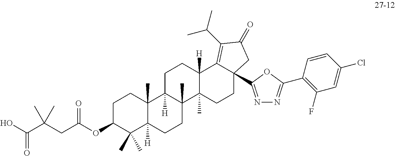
OC(C(CC(OC1C(C)(C)C2([H])C(C)(CC1)C1([H])C(C)(CC2)C2(C)C([H])(CC1)C1=C(C(C)C)C(=O)CC1(C1=NN=C(C3=C(F)C=C(Cl)C=C3)O1)CC2)=O)(C)C)=O
